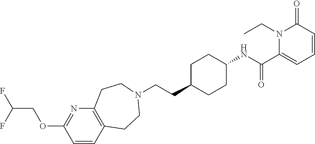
C12=C(C=CC(OCC(F)F)=N1)CCN(CCC1CCC(NC(=O)C3=CC=CC(=O)N3CC)CC1)CC2
